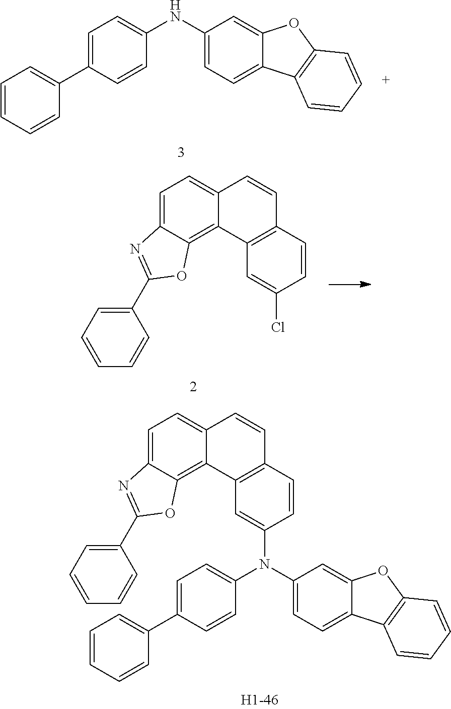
C1=C2C(=C3C(=C1)C=CC1=C3C=C(Cl)C=C1)OC(C1=CC=CC=C1)=N2.C1=C2C(=C3C(=C1)C=CC1=C3C=C(N(C3=CC=C(C4=CC=CC=C4)C=C3)C3=CC=C4C(=C3)OC3=C4C=CC=C3)C=C1)OC(C1=CC=CC=C1)=N2.C1=CC=CC(C2=CC=C(NC3=CC=C4C(=C3)OC3=C4C=CC=C3)C=C2)=C1
